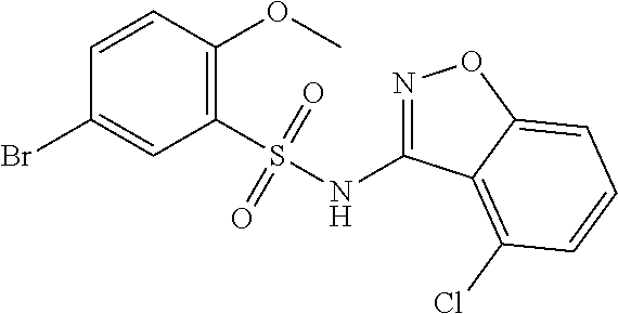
C1=CC(OC)=C(S(NC2=NOC3=CC=CC(Cl)=C23)(=O)=O)C=C1Br
